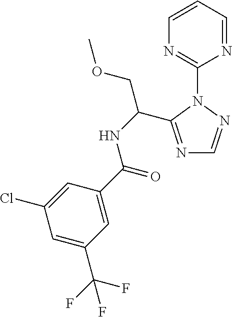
N1=CC=CN=C1N1C(C(NC(=O)C2=CC(C(F)(F)F)=CC(Cl)=C2)COC)=NC=N1
